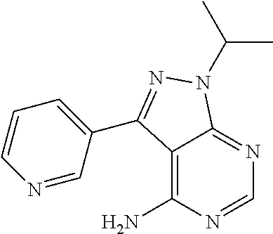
C1=NC(N)=C2C(=N1)N(C(C)C)N=C2C1=CC=CN=C1
